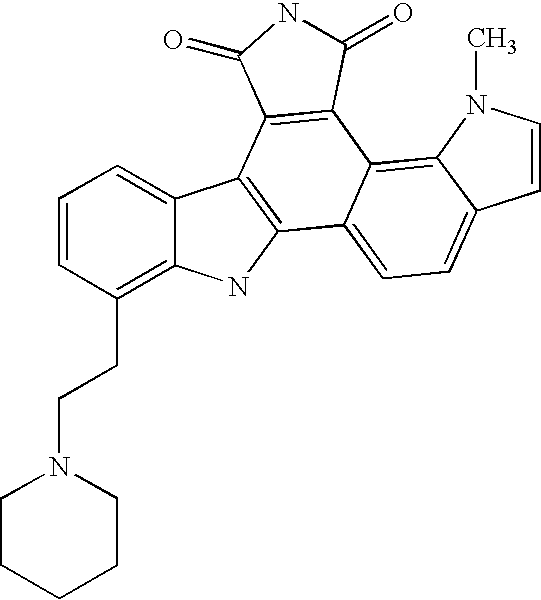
C12=C(CCN3CCCCC3)C=CC=C1C1=C(N2)C2=CC=C3C(=C2C2=C1C(=O)NC2=O)N(C)C=C3
